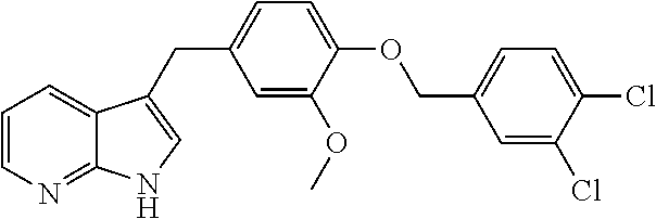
C1=CN=C2C(=C1)C(CC1=CC=C(OCC3=CC=C(Cl)C(Cl)=C3)C(OC)=C1)=CN2
